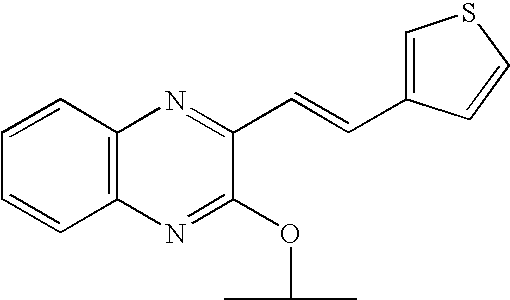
C(C1=NC2=C(N=C1OC(C)C)C=CC=C2)=CC1=CSC=C1
